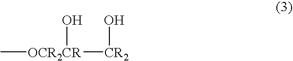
[OCR2CR]([CR2]O)(C)O
